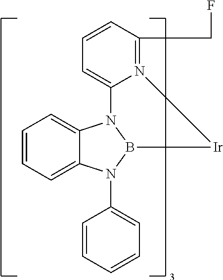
C1=CC=C2C(=C1)N1B(N2C2=CC=CC=C2)[Ir]N2=C(CF)C=CC=C12
